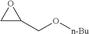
C1C(CO[n-Bu])O1
